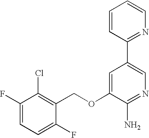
C1(F)=CC=C(F)C(COC2=CC(C3=NC=CC=C3)=CN=C2N)=C1Cl
